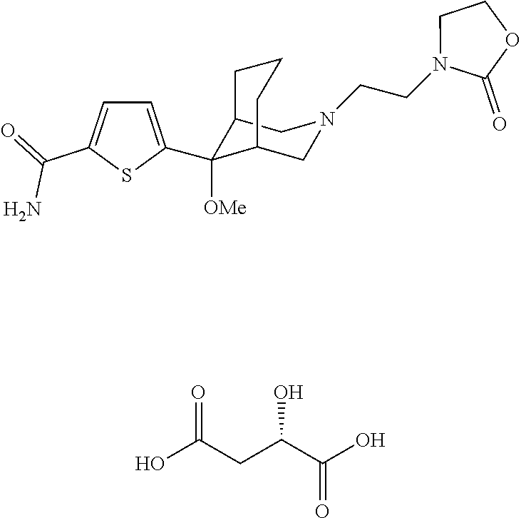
C1(C2([OMe])C3CN(CCN4C(=O)OCC4)CC2CCC3)=CC=C(C(N)=O)S1.OC(CC(C(O)=O)O)=O
